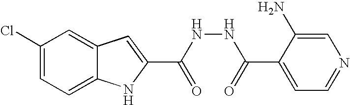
C12=CC=C(Cl)C=C1C=C(C(NNC(=O)C1=CC=NC=C1N)=O)N2
